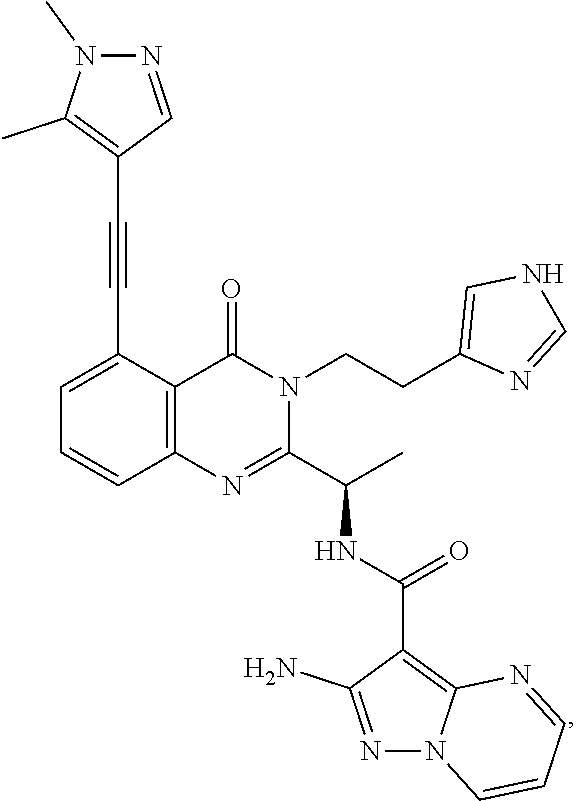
C1=C(C#CC2=C(C)N(C)N=C2)C2=C(C=C1)N=C(C(C)NC(=O)C1=C3N(N=C1N)C=CC=N3)N(CCC1=CNC=N1)C2=O
